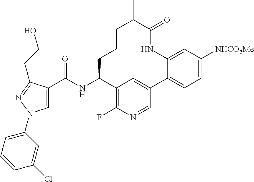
C1=C(C(NC2C3=C(F)N=CC(=C3)C3=CC=C([NHCO2Me])C=C3NC(=O)C(C)CCC2)=O)C(CCO)=NN1C1=CC=CC(Cl)=C1
